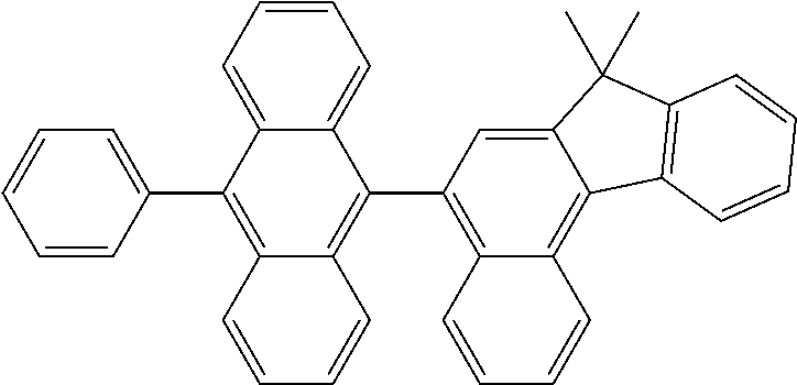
C12=CC=CC=C1C(C1=C3C(=C4C(=C1)C(C)(C)C1=C4C=CC=C1)C=CC=C3)=C1C(=C2C2=CC=CC=C2)C=CC=C1
